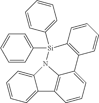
C1([Si]2(C3=CC=CC=C3)C3=C(C=CC=C3)C3=CC=CC4=C3N2C2=CC=CC=C24)=CC=CC=C1
